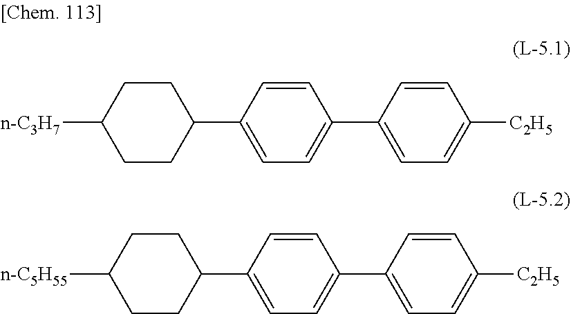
C1CC([n-C3H7])CCC1C1=CC=C(C2=CC=C([C2H5])C=C2)C=C1.C1CC([n-C5H55])CCC1C1=CC=C(C2=CC=C([C2H5])C=C2)C=C1
